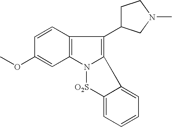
C1=CC(OC)=CC2=C1C(C1CCN(C)C1)=C1N2[O2S]C2=CC=CC=C12
